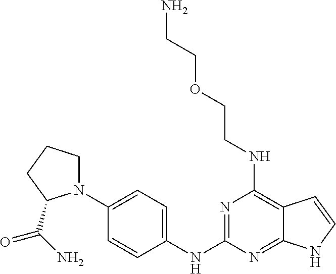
N1=C(NC2=CC=C(N3CCCC3C(N)=O)C=C2)N=C2C(=C1NCCOCCN)C=CN2
